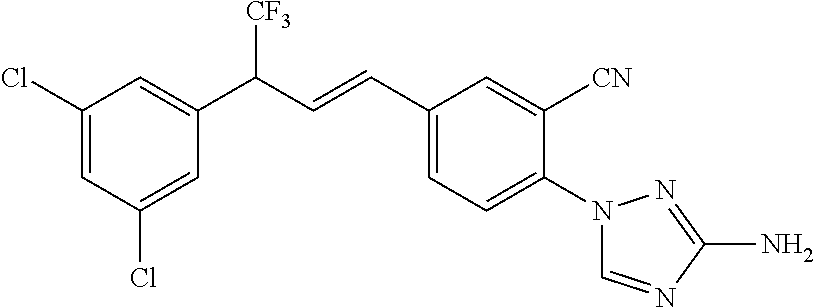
C1(Cl)=CC(Cl)=CC(C([CF3])C=CC2=CC=C(N3C=NC(N)=N3)C([CN])=C2)=C1
